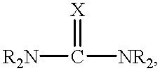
[R2N]C([NR2])=[X]
